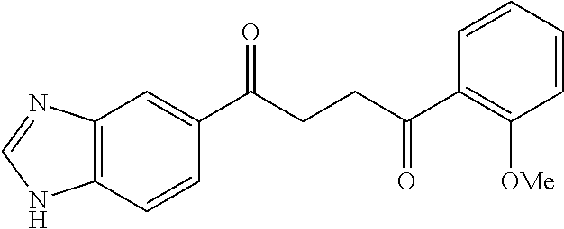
C12=C(C=CC(C(CCC(C3=C([OMe])C=CC=C3)=O)=O)=C1)NC=N2
